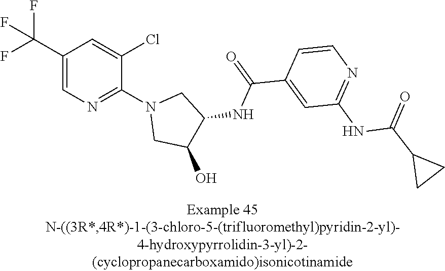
C1(C(F)(F)F)=CN=C(N2CC(O)C(NC(C3=CC(NC(C4CC4)=O)=NC=C3)=O)C2)C(Cl)=C1
